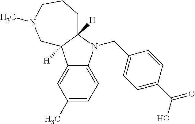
C1(C)=CC=C2C(=C1)C1([H])C([H])(N2CC2=CC=C(C(O)=O)C=C2)CCCN(C)C1
